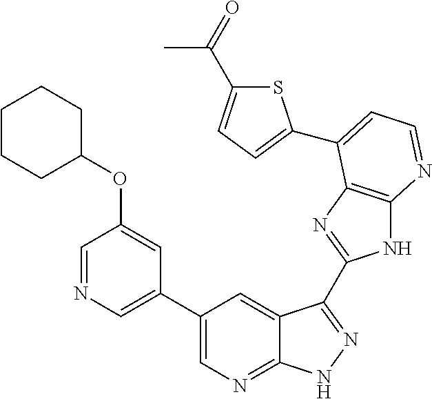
C1(C2=CN=CC(OC3CCCCC3)=C2)=CN=C2C(=C1)C(C1=NC3=C(N1)N=CC=C3C1=CC=C(C(=O)C)S1)=NN2
